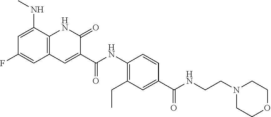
C1=C(NC)C2=C(C=C1F)C=C(C(NC1=C(CC)C=C(C(NCCN3CCOCC3)=O)C=C1)=O)C(=O)N2
